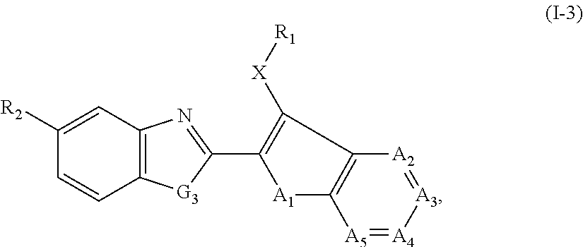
C12=C(C=C([R2])C=C1)N=C(C1=C([X][R1])C3=C([A1]1)[A5]=[A4][A3]=[A2]3)[G3]2
